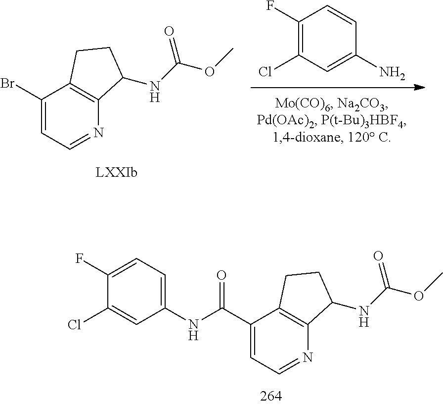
C1(Cl)=CC(NC(C2=CC=NC3=C2CCC3NC(OC)=O)=O)=CC=C1F.C1(Cl)=C(F)C=CC(N)=C1.BrC1=CC=NC2=C1CCC2NC(OC)=O
